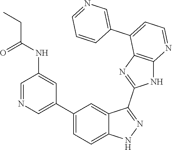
C1=NC=C(C2=CC=C3C(=C2)C(C2=NC4=C(N2)N=CC=C4C2=CN=CC=C2)=NN3)C=C1NC(=O)CC
